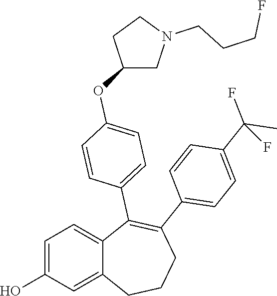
C1=C(O)C=C2C(=C1)C(C1=CC=C(OC3CN(CCCF)CC3)C=C1)=C(C1=CC=C(C(F)(C)F)C=C1)CCC2
